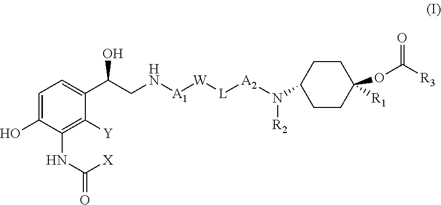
C1=C(O)C(NC(=O)[X])=C([Y])C(C(CN[A1][W][L][A2]N(C2CCC(OC([R3])=O)([R1])CC2)[R2])O)=C1
